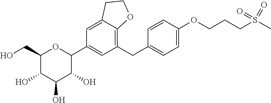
C1(CO)C(O)C(O)C(O)C(C2=CC(CC3=CC=C(OCCCS(=O)(C)=O)C=C3)=C3C(=C2)CCO3)O1
